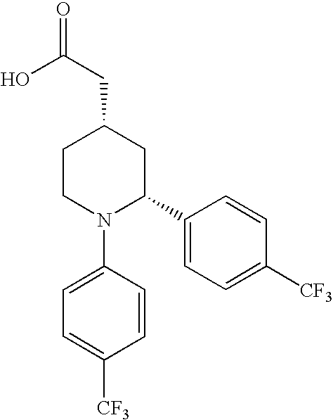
C1=C(N2C(C3=CC=C([CF3])C=C3)CC(CC(=O)O)CC2)C=CC([CF3])=C1
